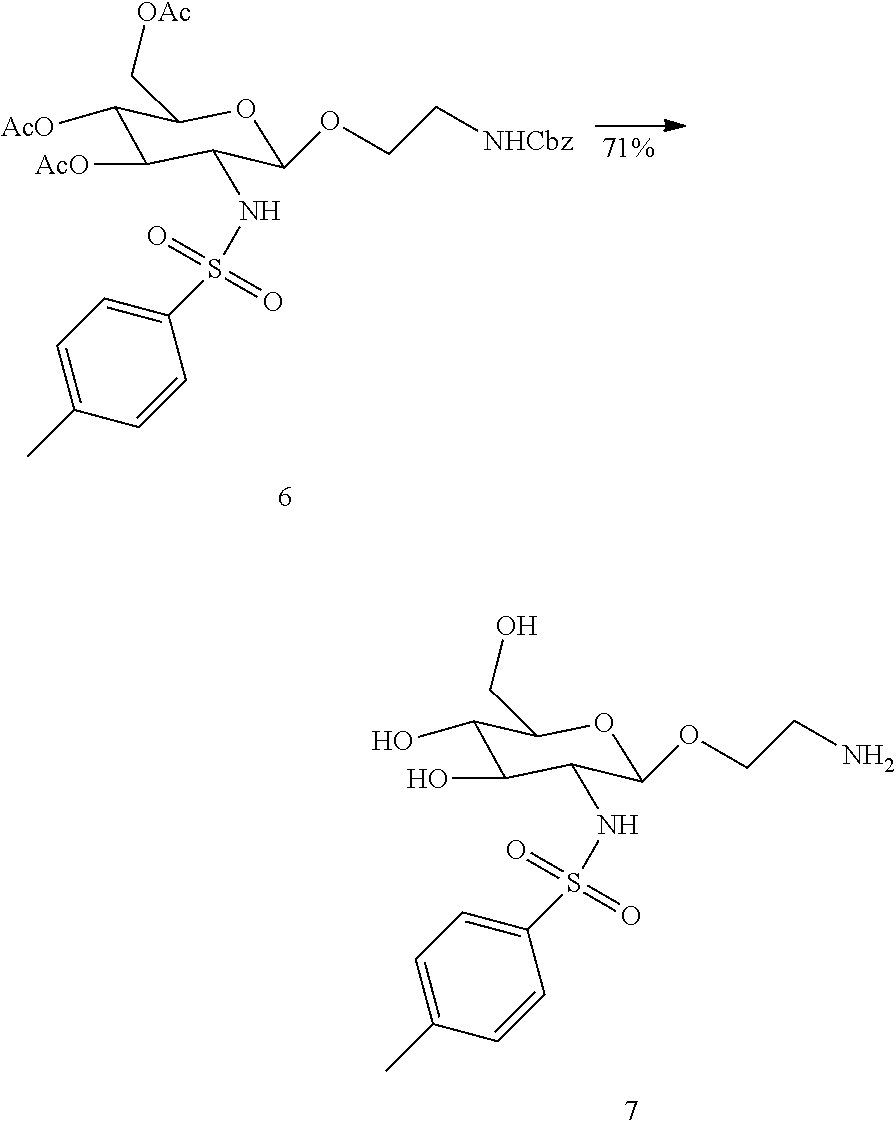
N(C1C(O)C(O)C(CO)OC1OCCN)S(C1=CC=C(C)C=C1)(=O)=O.N(C1C([AcO])C([AcO])C(C[OAc])OC1OCC[NHCbz])S(C1=CC=C(C)C=C1)(=O)=O
